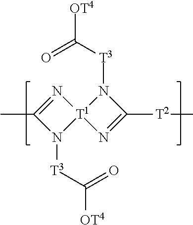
N1=C(C)N([T3]C([OT4])=O)[T1]12N=C([T2]C)N2[T3]C([OT4])=O
